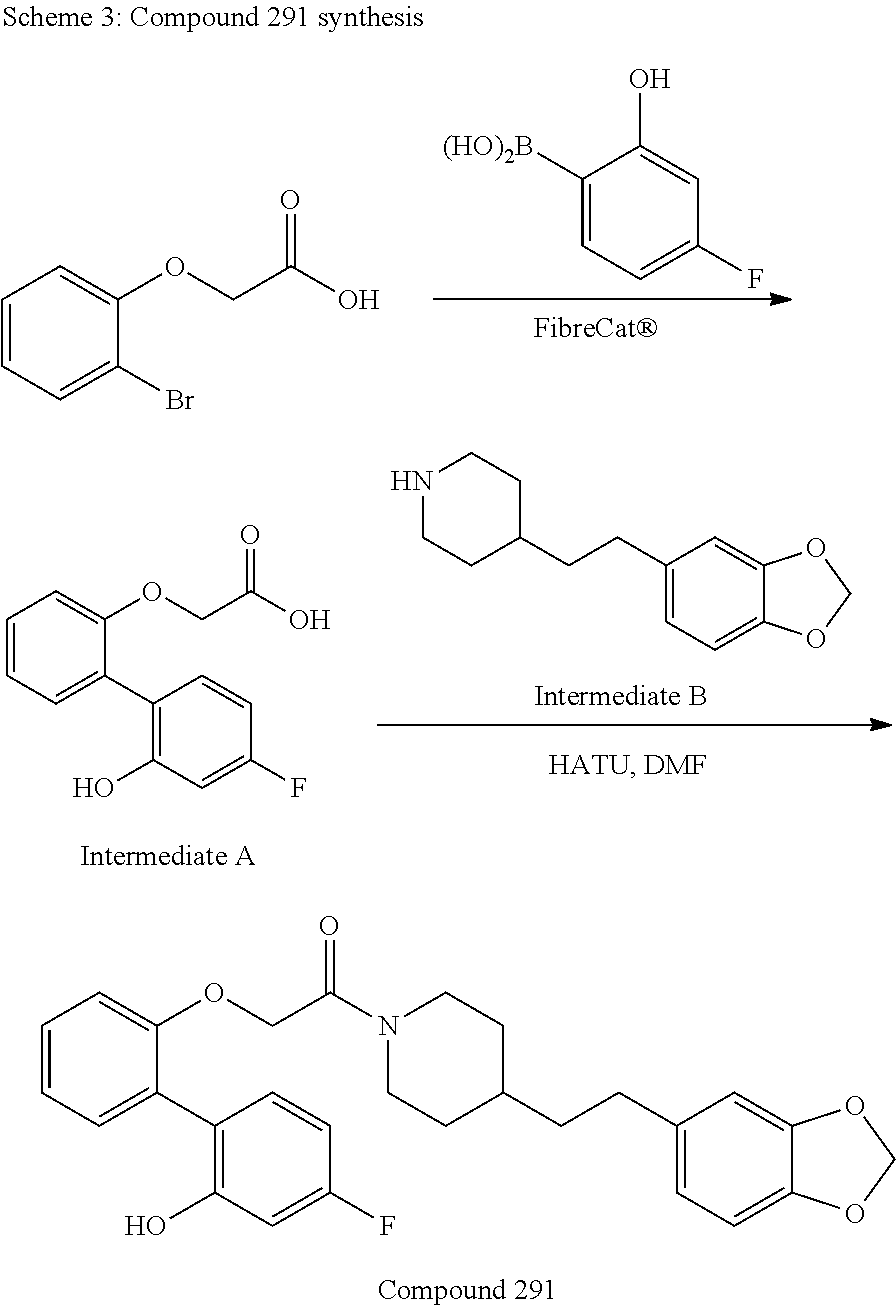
C1=CC=C(Br)C(OCC(O)=O)=C1.C1([(HO)2B])=CC=C(F)C=C1O.C1CC(CCC2=CC=C3C(=C2)OCO3)CCN1C(COC1=CC=CC=C1C1=C(O)C=C(F)C=C1)=O.C1=CC=C(C2=C(O)C=C(F)C=C2)C(OCC(O)=O)=C1.N1CCC(CCC2=CC=C3C(=C2)OCO3)CC1
